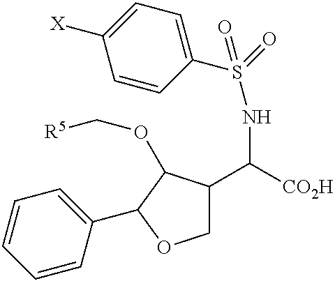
C1(C2C(OC[R5])C(C([CO2H])NS(C3=CC=C([X])C=C3)(=O)=O)CO2)=CC=CC=C1
